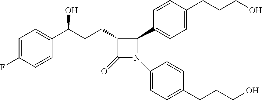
C1(CCC(C2=CC=C(F)C=C2)O)C(=O)N(C2=CC=C(CCCO)C=C2)C1C1=CC=C(CCCO)C=C1
